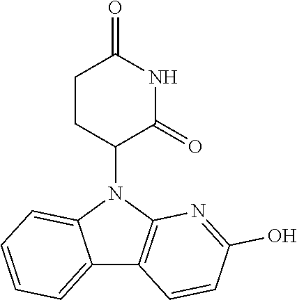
N1(C2CCC(=O)NC2=O)C2=C(C3=CC=CC=C13)C=CC(O)=N2
